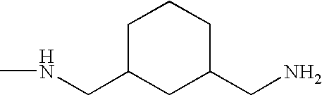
C1C(CNC)CC(CN)CC1
